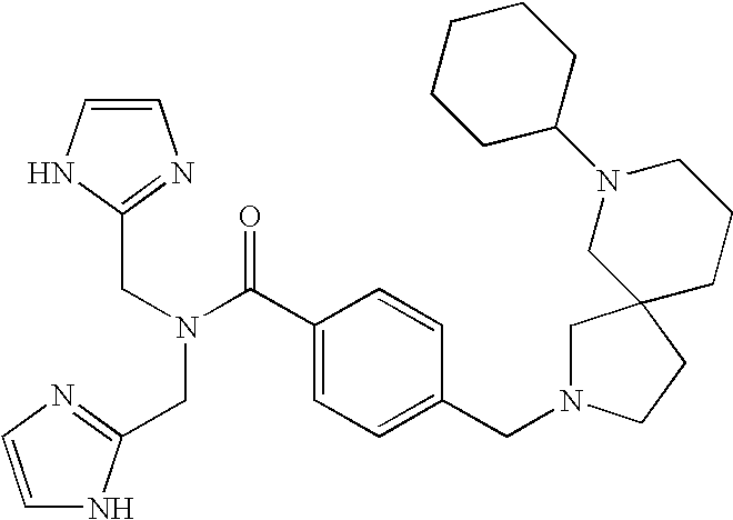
C1=CNC(CN(C(C2=CC=C(CN3CC4(CC3)CCCN(C3CCCCC3)C4)C=C2)=O)CC2=NC=CN2)=N1
